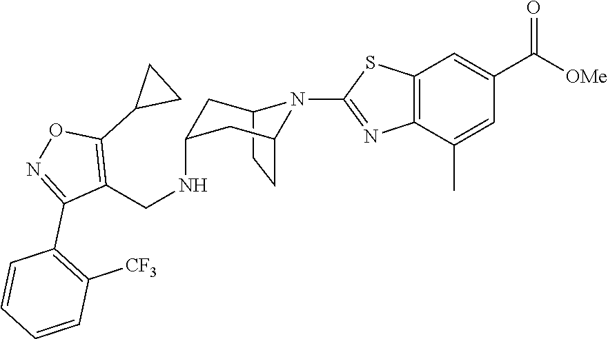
C12CCC(CC(NCC3=C(C4CC4)ON=C3C3=C([CF3])C=CC=C3)C1)N2C1=NC2=C(C=C(C([OMe])=O)C=C2C)S1
